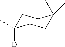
C1C(C)([D])CCC(C)(C)C1
